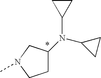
C1C(N(C2CC2)C2CC2)CN(C)C1
